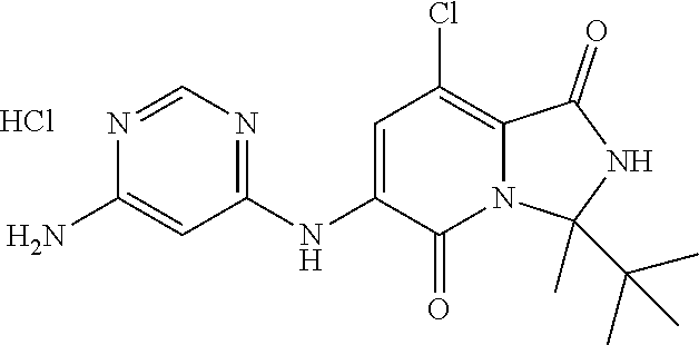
C1(NC2=CC(Cl)=C3N(C2=O)C(C)(C(C)(C)C)NC3=O)=NC=NC(N)=C1.Cl
